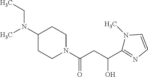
N1(C)C=CN=C1C(CC(=O)N1CCC(N(CC)C)CC1)O
